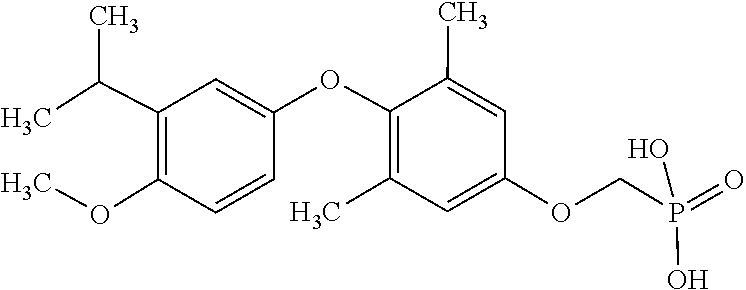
COC1=C(C(C)C)C=C(OC2=C(C)C=C(OCP(=O)(O)O)C=C2C)C=C1
